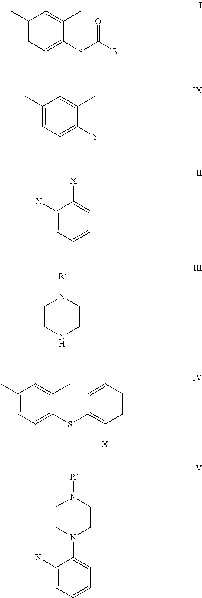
C1(C)=CC=C(SC([R])=O)C(C)=C1.C1(C)=CC=C([Y])C(C)=C1.C1([X])=CC=CC=C1[X].C1CNCCN1[R].C1(C)=CC=C(SC2=C([X])C=CC=C2)C(C)=C1.C1CN(C2=CC=CC=C2[X])CCN1[R]
